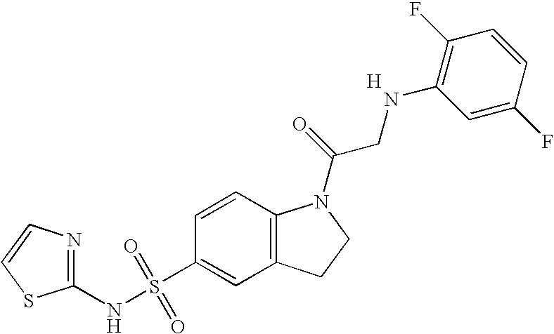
C1=CC2=C(C=C1S(NC1=NC=CS1)(=O)=O)CCN2C(=O)CNC1=C(F)C=CC(F)=C1.[H]
